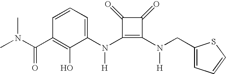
CN(C(C1=C(O)C(N(C2=C(N([H])CC3=CC=CS3)C(=O)C2=O)[H])=CC=C1)=O)C
